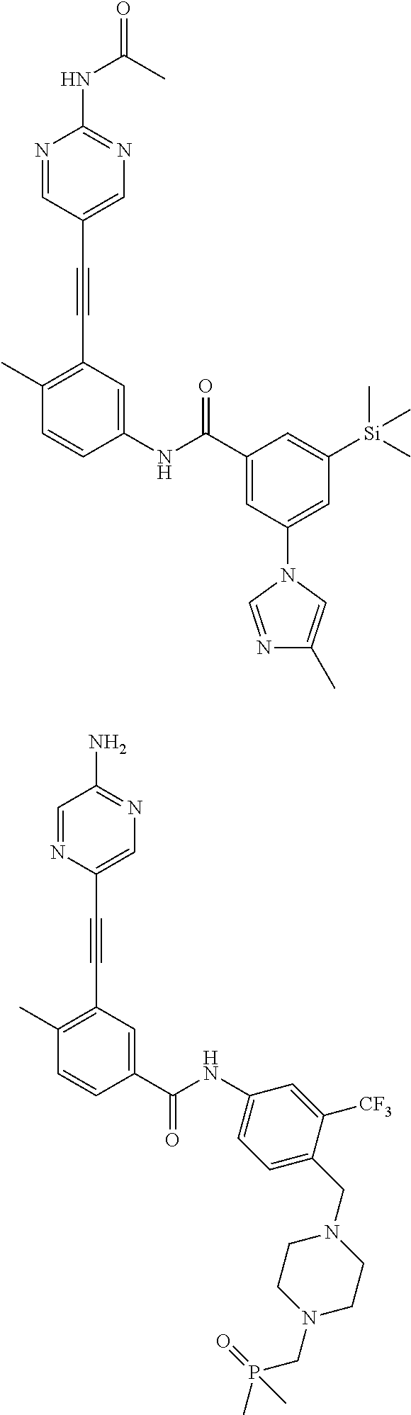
N1=CC(C#CC2=C(C)C=CC(NC(C3=CC(N4C=NC(C)=C4)=CC([Si](C)(C)C)=C3)=O)=C2)=CN=C1NC(C)=O.C1=NC(C#CC2=C(C)C=CC(C(NC3=CC=C(CN4CCN(CP(C)(=O)C)CC4)C([CF3])=C3)=O)=C2)=CN=C1N
